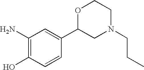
OC1=C(N)C=C(C2CN(CCC)CCO2)C=C1
